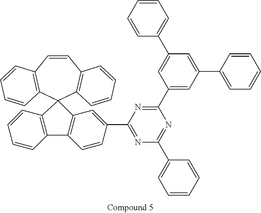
C1=CC2=C(C=CC=C2)C2(C3=C1C=CC=C3)C1=C(C3=C2C=CC=C3)C=CC(C2=NC(C3=CC=CC=C3)=NC(C3=CC(C4=CC=CC=C4)=CC(C4=CC=CC=C4)=C3)=N2)=C1
